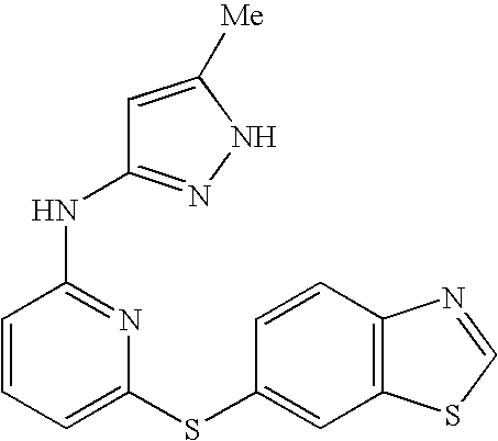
N(C1=NC(SC2=CC3=C(C=C2)N=CS3)=CC=C1)C1=NNC([Me])=C1
